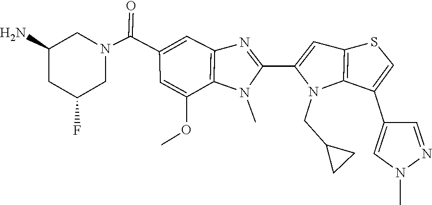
N1(C(C2=CC3=C(N(C)C(C4=CC5=C(N4CC4CC4)C(C4=CN(C)N=C4)=CS5)=N3)C(OC)=C2)=O)CC(N)CC(F)C1
